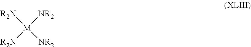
[M]([NR2])([R2N])([R2N])[NR2]
